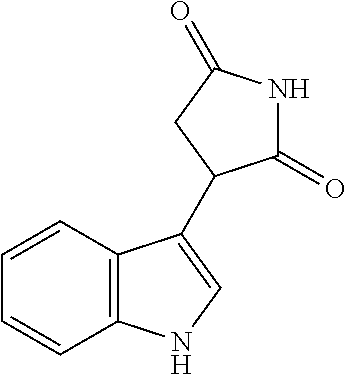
C12=C(C=CC=C1)C(C1C(=O)NC(=O)C1)=CN2
